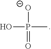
OP([O-])(=O)C
